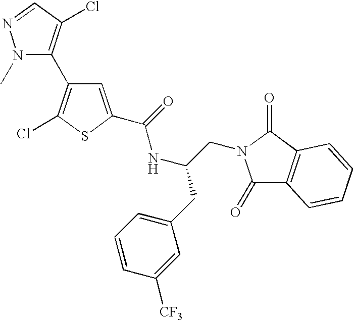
N1(C)N=CC(Cl)=C1C1=C(Cl)SC(C(=O)NC(CC2=CC=CC([CF3])=C2)CN2C(=O)C3=C(C2=O)C=CC=C3)=C1
